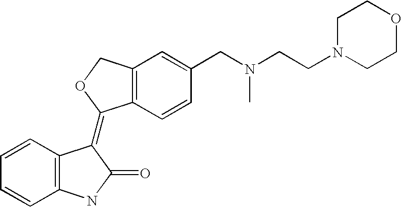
C1=CC2=C(C=C1)NC(=O)C2=C1C2=C(CO1)C=C(CN(CCN1CCOCC1)C)C=C2
